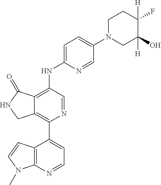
C12=C(C3=CC=NC4=C3C=CN4C)N=CC(NC3=CC=C(N4CC([H])(O)C(F)([H])CC4)C=N3)=C1C(=O)NC2
